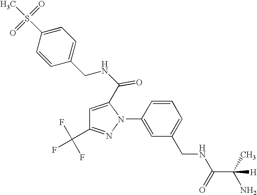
C1=CC(N2C(C(NCC3=CC=C(S(C)(=O)=O)C=C3)=O)=CC(C(F)(F)F)=N2)=CC(CNC(C(C)(N)[H])=O)=C1
